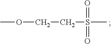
COCCS(C)(=O)=O
